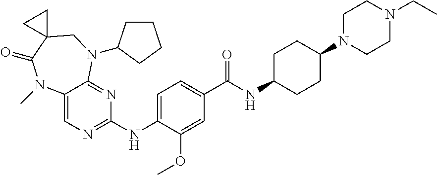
C1=C(NC2=NC=C3C(=N2)N(C2CCCC2)CC2(C(=O)N3C)CC2)C(OC)=CC(C(NC2CCC(N3CCN(CC)CC3)CC2)=O)=C1
